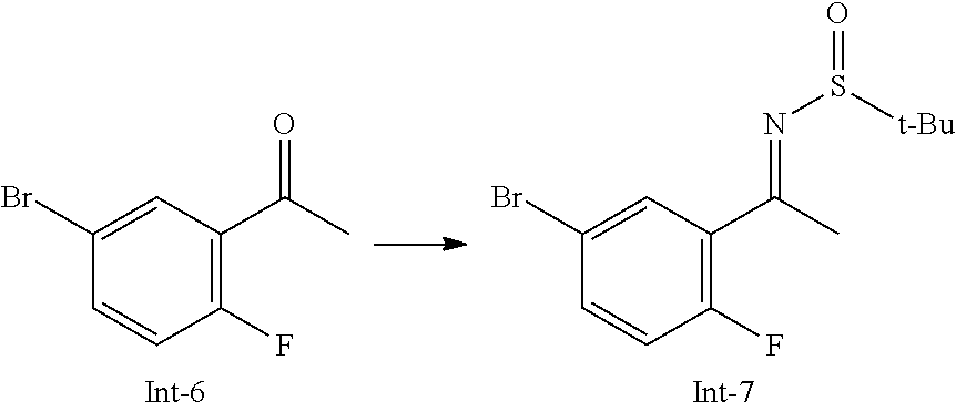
C1(F)=C(C(C)=O)C=C(Br)C=C1.C1(F)=C(C(C)=NS(=O)[t-Bu])C=C(Br)C=C1
